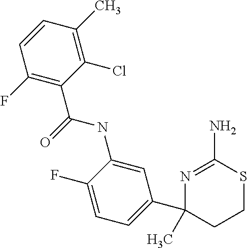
C(=O)(NC1=CC(C2(C)CCSC(N)=N2)=CC=C1F)C1=C(F)C=CC(C)=C1Cl
